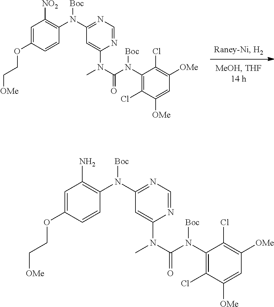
C1=C(OCC[OMe])C=CC(N(C2=NC=NC(N(C)C(N(C3=C(Cl)C([OMe])=CC([OMe])=C3Cl)[Boc])=O)=C2)[Boc])=C1N.C1=C(OCC[OMe])C=CC(N(C2=NC=NC(N(C)C(N(C3=C(Cl)C([OMe])=CC([OMe])=C3Cl)[Boc])=O)=C2)[Boc])=C1[NO2]
